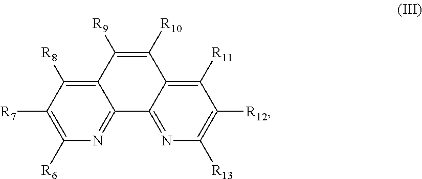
C12=C([R8])C([R7])=C([R6])N=C1C1=NC([R13])=C([R12])C([R11])=C1C([R10])=C2[R9]
